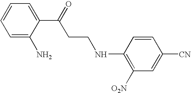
C1=C(N)C(C(=O)CCNC2=C([O2N])C=C([CN])C=C2)=CC=C1
